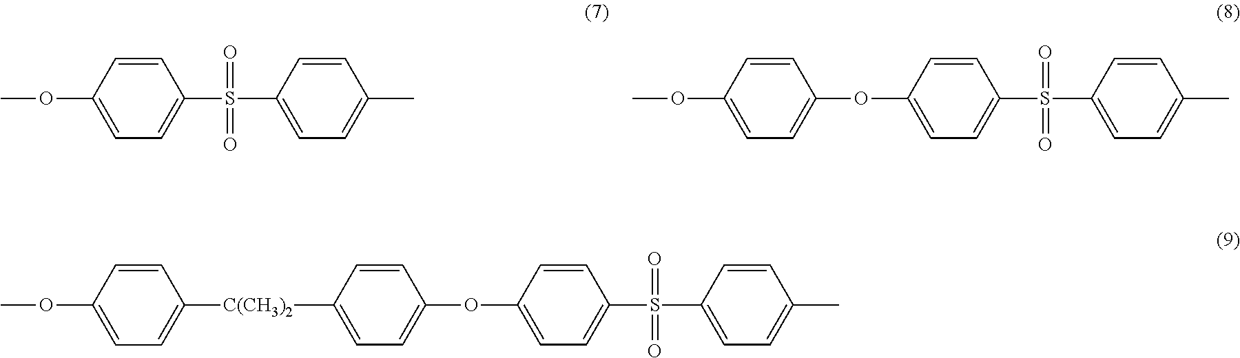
C1=C(OC)C=CC(S(C2=CC=C(C)C=C2)(=O)=O)=C1.C1=C(OC2=CC=C(OC)C=C2)C=CC(S(C2=CC=C(C)C=C2)(=O)=O)=C1.C1=C(OC2=CC=C([C(CH3)2]C3=CC=C(OC)C=C3)C=C2)C=CC(S(C2=CC=C(C)C=C2)(=O)=O)=C1
